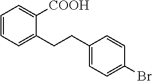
C1=CC=C(CCC2=CC=C(Br)C=C2)C([COOH])=C1
